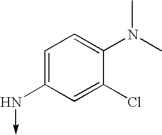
C1=C(N->C)C=C(Cl)C(N(C)C)=C1
